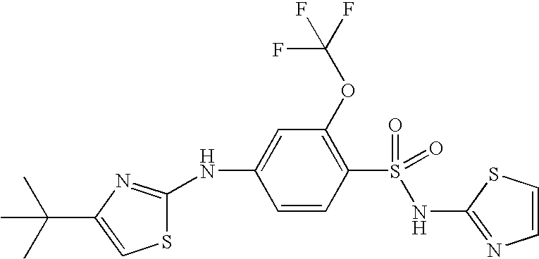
S1C(NC2=CC(OC(F)(F)F)=C(S(NC3=NC=CS3)(=O)=O)C=C2)=NC(C(C)(C)C)=C1
